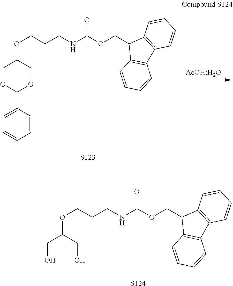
C1OC(C2=CC=CC=C2)OCC1OCCCNC(OCC1C2=C(C3=C1C=CC=C3)C=CC=C2)=O.[S123].[AcOH:H2O].C(O)C(CO)OCCCNC(OCC1C2=C(C3=C1C=CC=C3)C=CC=C2)=O.[S124]
